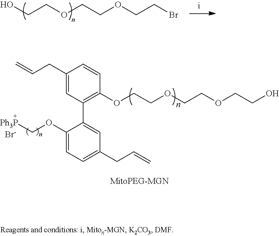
C1(CC=C)=CC(C2=CC(CC=C)=CC=C2OC[Ph3P])=C(OCCOCCOCCO)C=C1.[Br-].OCCOCCOCCBr
